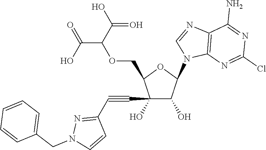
C1(C#CC2=NN(CC3=CC=CC=C3)C=C2)(O)C(O)C(N2C=NC3=C2N=C(Cl)N=C3N)OC1COC(C(=O)O)C(O)=O
